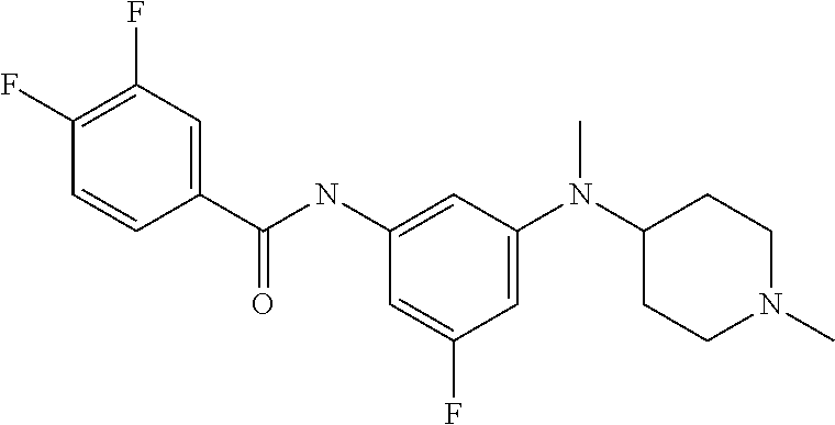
C1=C(N(C2CCN(C)CC2)C)C=C(NC(=O)C2=CC(F)=C(F)C=C2)C=C1F
